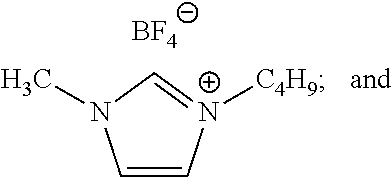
C1=C[N+]([C4H9])=CN1C.[BF4]
